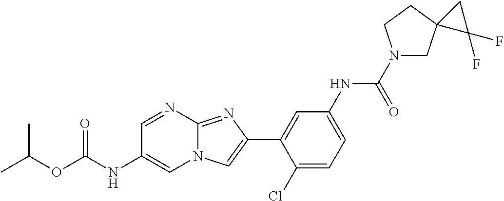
C1=NC2=NC(C3=CC(NC(N4CC5(CC4)C(F)(F)C5)=O)=CC=C3Cl)=CN2C=C1NC(OC(C)C)=O
